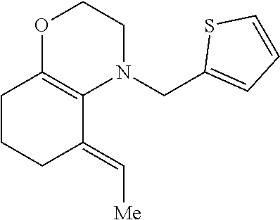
C1(CN2CCOC3=C2C(=C[Me])CCC3)=CC=CS1
